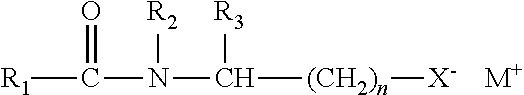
[R1]C(=O)N([R2])C([R3])[(CH2)n][X-].[M+]
